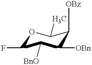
O1C(F)C([BnO])C([OBn])C([OBz])C1C
